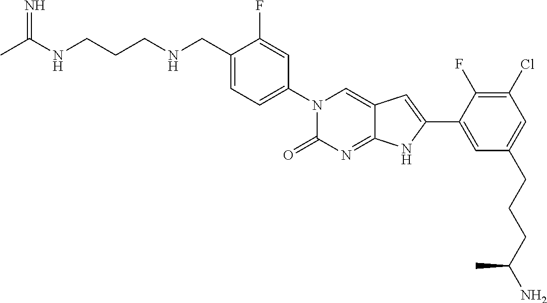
CC(NCCCNCC1=CC=C(N2C(=O)N=C3C(=C2)C=C(C2=CC(CCCC(N)C)=CC(Cl)=C2F)N3)C=C1F)=N
